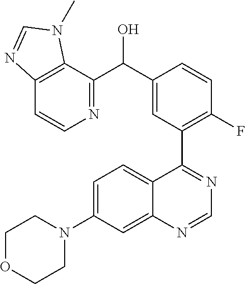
C1=C(N2CCOCC2)C=C2C(=C1)C(C1=C(F)C=CC(C(O)C3=NC=CC4=C3N(C)C=N4)=C1)=NC=N2
